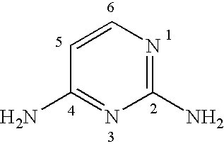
C1=CN=C(N)N=C1N
